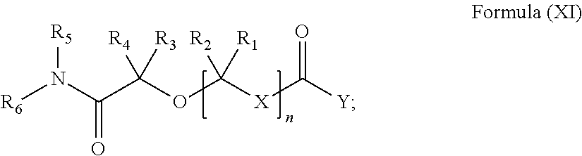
C([X]C([Y])=O)([R2])([R1])OC([R4])([R3])C(=O)N([R5])[R6]
